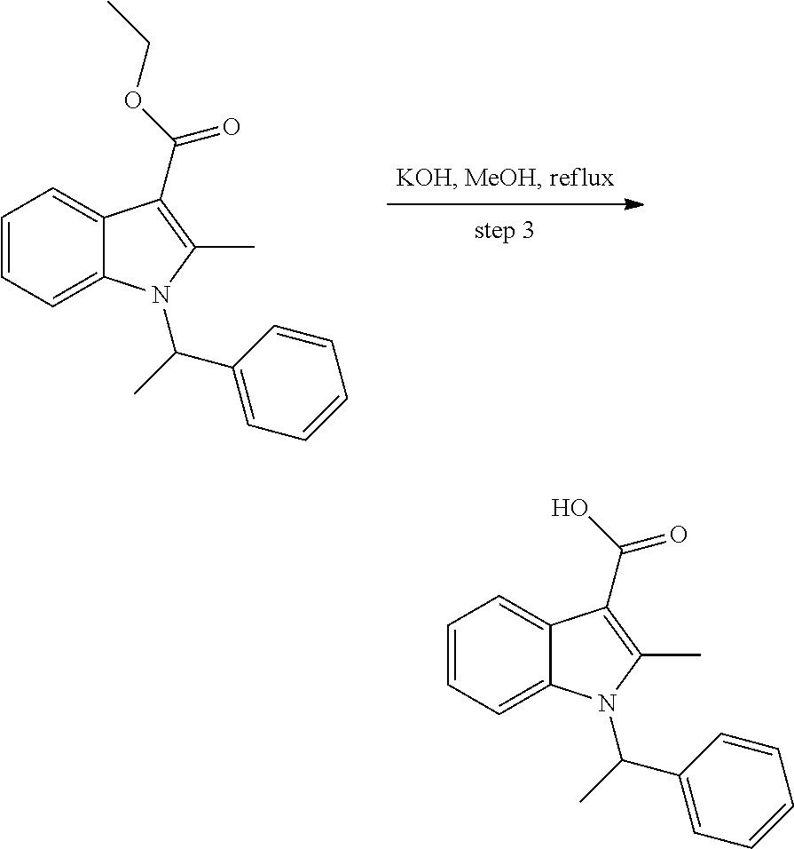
C1=CC=C2C(=C1)C(C(OCC)=O)=C(C)N2C(C)C1=CC=CC=C1.C1=CC=C2C(=C1)C(C(O)=O)=C(C)N2C(C)C1=CC=CC=C1
